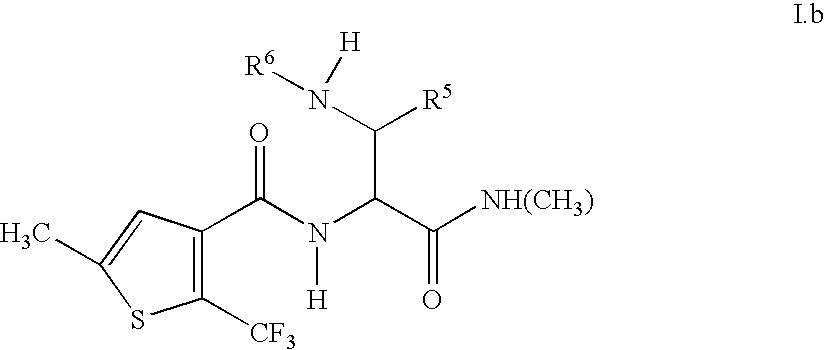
C1(C(N(C(C([NH(CH3)])=O)C(N([R6])[H])[R5])[H])=O)=C([CF3])SC(C)=C1
